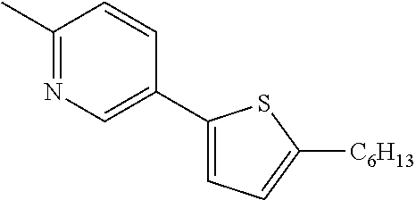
C1(C)=NC=C(C2=CC=C([C6H13])S2)C=C1
